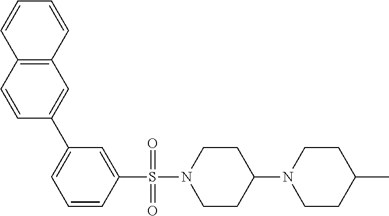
C1(C2=CC3=C(C=C2)C=CC=C3)=CC=CC(S(N2CCC(N3CCC(C)CC3)CC2)(=O)=O)=C1
